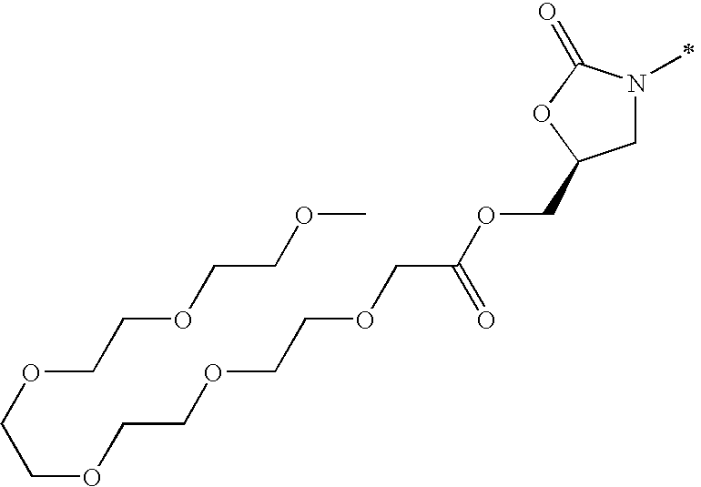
C1N(C)C(=O)OC1COC(COCCOCCOCCOCCOCCOC)=O
